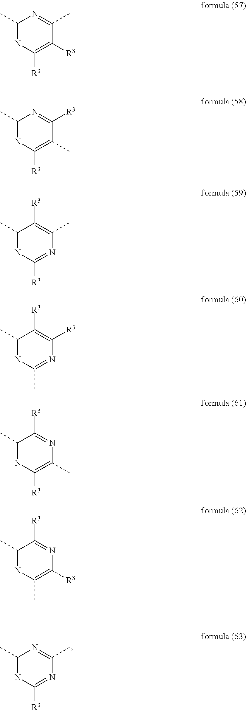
C1(C)=NC([R3])=NC(C)=N1.C1(C)=NC([R3])=C([R3])C(C)=N1.C1(C)=NC([R3])=C(C)C([R3])=N1.C1(C)=NC([R3])=NC(C)=C1[R3].C1(C)=NC(C)=NC([R3])=C1[R3].C1(C)=NC([R3])=C(C)N=C1[R3].C1(C)=NC(C)=C([R3])N=C1[R3]
